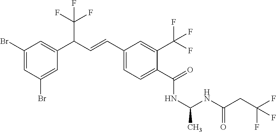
C1(Br)=CC(Br)=CC(C(C=CC2=CC=C(C(=O)NC(NC(CC(F)(F)F)=O)C)C(C(F)(F)F)=C2)C(F)(F)F)=C1
